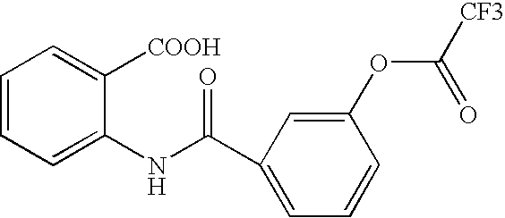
C1=CC=C(NC(C2=CC=CC(OC([CF3])=O)=C2)=O)C([COOH])=C1
